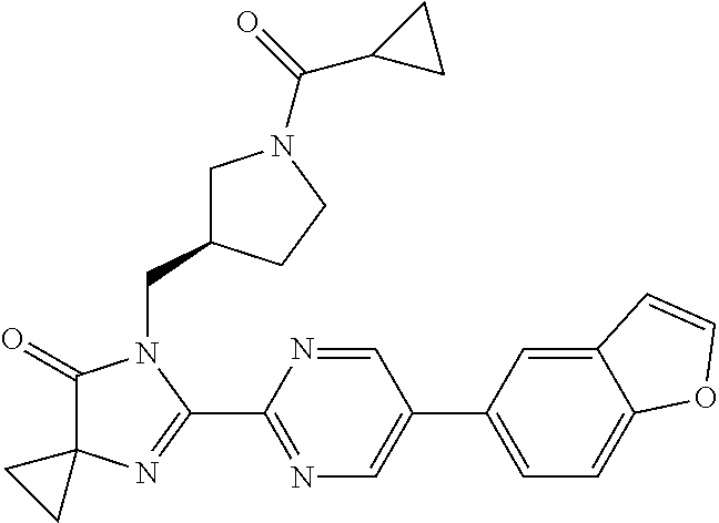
C1(=O)C2(N=C(C3=NC=C(C4=CC=C5C(=C4)C=CO5)C=N3)N1CC1CN(C(=O)C3CC3)CC1)CC2
